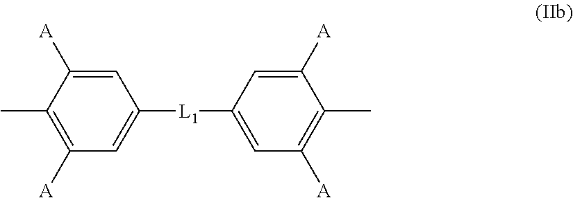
C1=C([A])C(C)=C([A])C=C1[L1]C1=CC([A])=C(C)C([A])=C1
